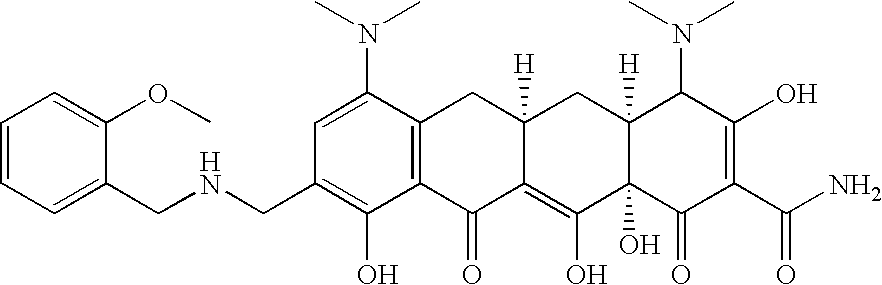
N(CC1=C(O)C2=C(C(N(C)C)=C1)CC1([H])C(=C(O)C3(O)C([H])(C1)C(N(C)C)C(O)=C(C(N)=O)C3=O)C2=O)CC1=CC=CC=C1OC
